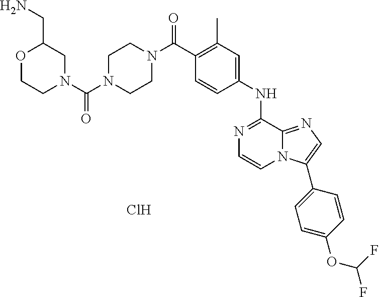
C(C1=C(C)C=C(NC2=NC=CN3C2=NC=C3C2=CC=C(OC(F)F)C=C2)C=C1)(=O)N1CCN(C(=O)N2CCOC(CN)C2)CC1.Cl
